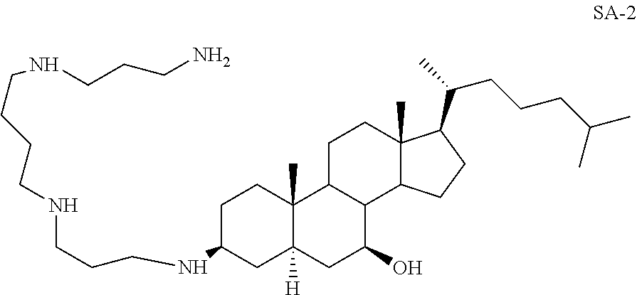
C1C2C(C3C(C)(C1)C(C(C)CCCC(C)C)CC3)C(O)CC1([H])C2(C)CCC(NCCCNCCCCNCCCN)C1
